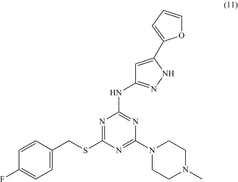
C1=CC(CSC2=NC(NC3=NNC(C4=CC=CO4)=C3)=NC(N3CCN(C)CC3)=N2)=CC=C1F
